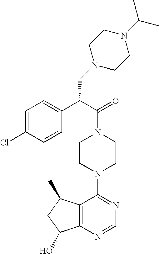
C(N1CCN(C2=NC=NC3=C2C(C)CC3O)CC1)(C(C1=CC=C(Cl)C=C1)CN1CCN(C(C)C)CC1)=O
